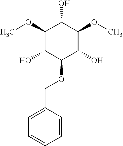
C1(OC)C(O)C(OCC2=CC=CC=C2)C(O)C(OC)C1O
